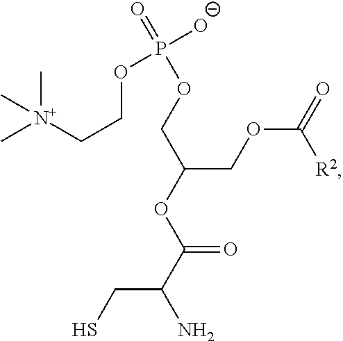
C[N+](CCOP(=O)(OCC(COC(=O)[R2])OC(=O)C(CS)N)[O-])(C)C
